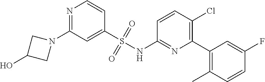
N1(C2=NC=CC(S(NC3=NC(C4=C(C)C=CC(F)=C4)=C(Cl)C=C3)(=O)=O)=C2)CC(O)C1
